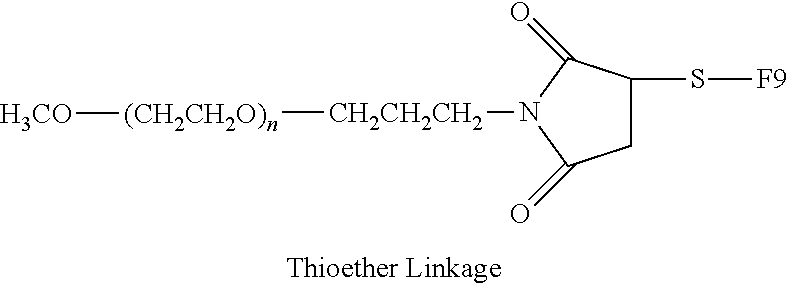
C1(=O)CC(S[F9])C(=O)N1[CH2CH2CH2][(CH2CH2O)n][H3CO]
